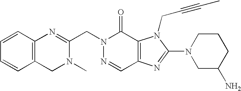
N1(CC2=NC3=C(CN2C)C=CC=C3)N=CC2=C(C1=O)N(CC#CC)C(N1CC(N)CCC1)=N2
